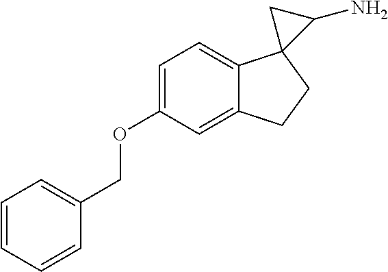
C1=C(OCC2=CC=CC=C2)C=C2C(=C1)C1(CC2)C(N)C1
